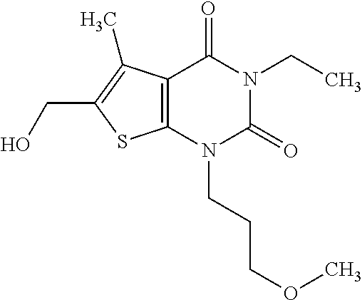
C12=C(N(CCCOC)C(=O)N(CC)C1=O)SC(CO)=C2C
